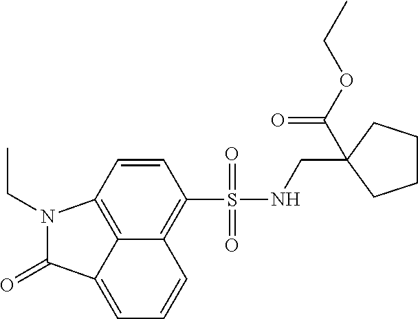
C12=C(S(=O)(=O)NCC3(C(OCC)=O)CCCC3)C=CC3=C1C(=CC=C2)C(=O)N3CC
